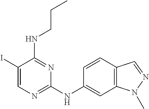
C1(I)=CN=C(NC2=CC3=C(C=C2)C=NN3C)N=C1NCCC
